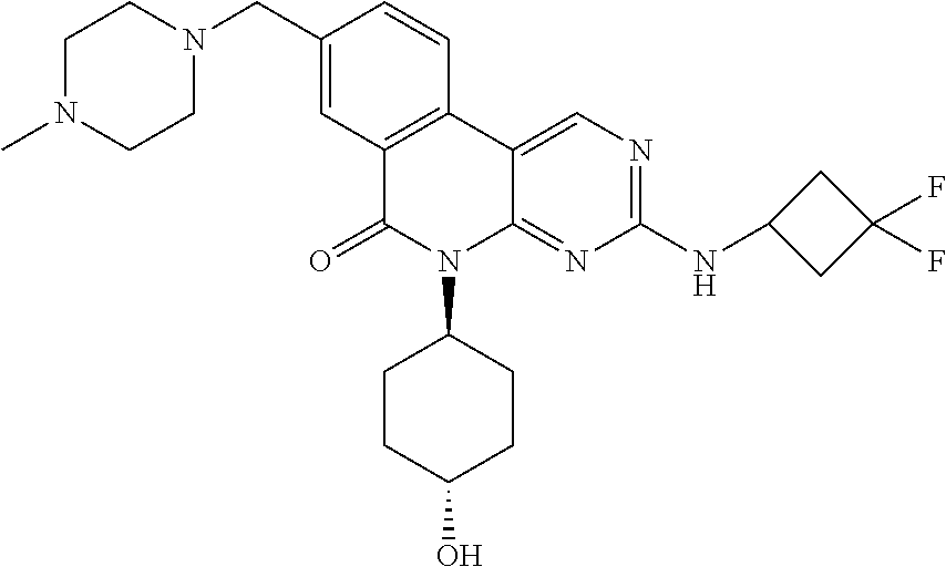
C1(CN2CCN(C)CC2)=CC2=C(C=C1)C1=CN=C(NC3CC(F)(F)C3)N=C1N(C1CCC(O)CC1)C2=O
